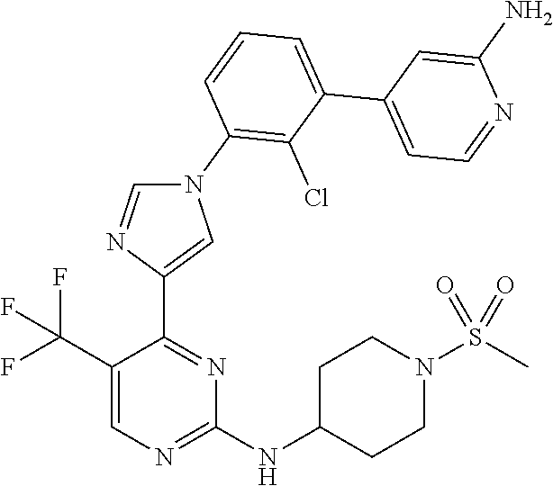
C1(C(F)(F)F)=CN=C(NC2CCN(S(C)(=O)=O)CC2)N=C1C1=CN(C2=C(Cl)C(C3=CC=NC(N)=C3)=CC=C2)C=N1
